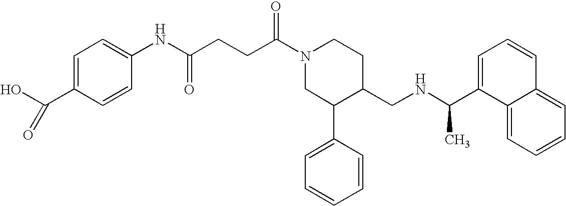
C(C(N1CC(C2=CC=CC=C2)C(CNC(C2=CC=CC3=CC=CC=C23)C)CC1)=O)CC(NC1=CC=C(C(O)=O)C=C1)=O
